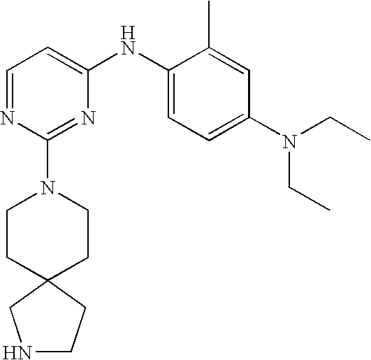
C1=NC(N2CCC3(CC2)CNCC3)=NC(NC2=CC=C(N(CC)CC)C=C2C)=C1
